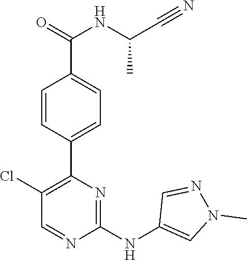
C1(C2=C(Cl)C=NC(NC3=CN(C)N=C3)=N2)=CC=C(C(NC(C#N)C)=O)C=C1
